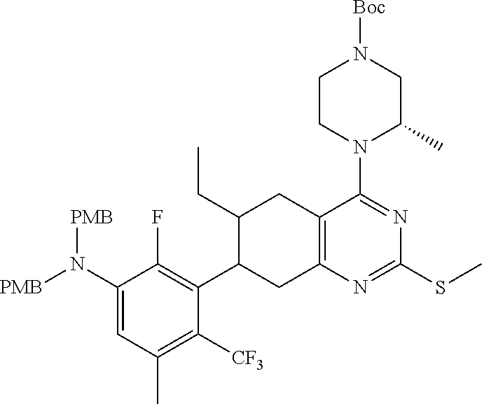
N(C1=CC(C)=C([CF3])C(C2CC3=C(C(N4C(C)CN([Boc])CC4)=NC(SC)=N3)CC2CC)=C1F)([PMB])[PMB]
